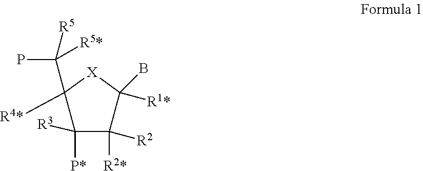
C1([P*])([R3])C([R2*])([R2])C([R1*])(B)[X]C1([R4*])C(P)([R5*])[R5]
